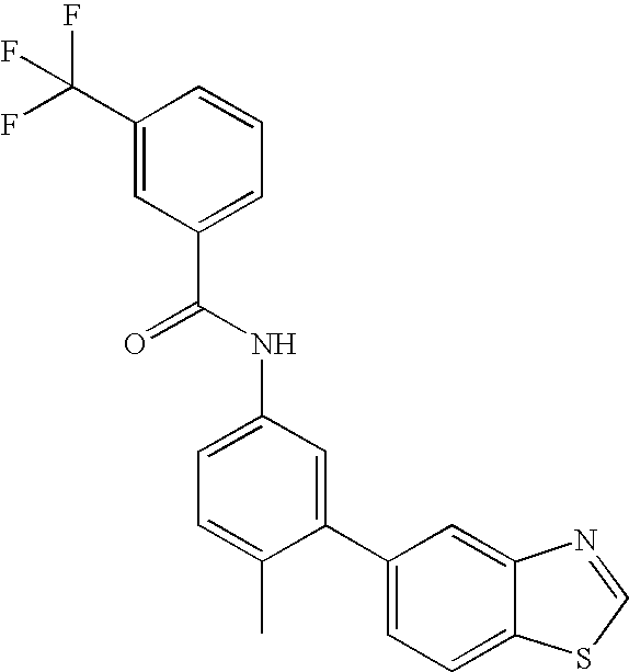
C1(C(F)(F)F)=CC(C(NC2=CC=C(C)C(C3=CC=C4C(=C3)N=CS4)=C2)=O)=CC=C1
